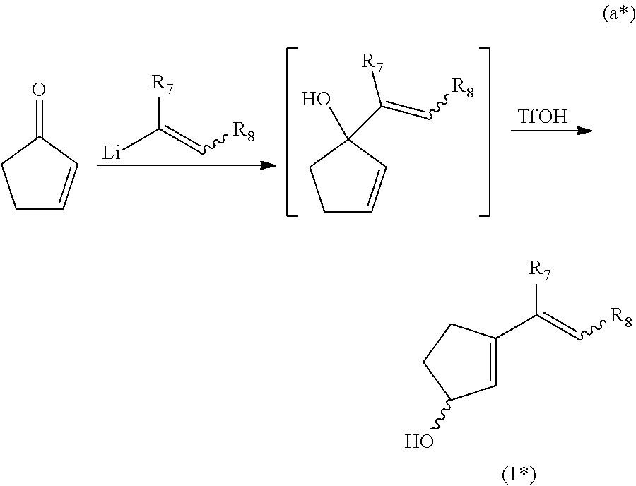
C1=C(C(=C[R8])[R7])CCC1O.[Li]C(=C[R8])[R7].[TfOH].C1C=CC(=O)C1.C1C=CC(O)(C(=C[R8])[R7])C1
